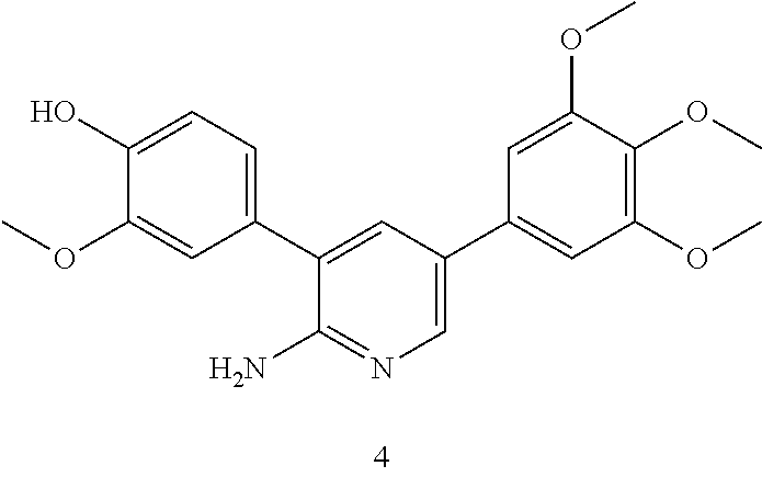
C1(O)=CC=C(C2=CC(C3=CC(OC)=C(OC)C(OC)=C3)=CN=C2N)C=C1OC
